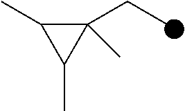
C1(CC)(C)C(C)C1C
